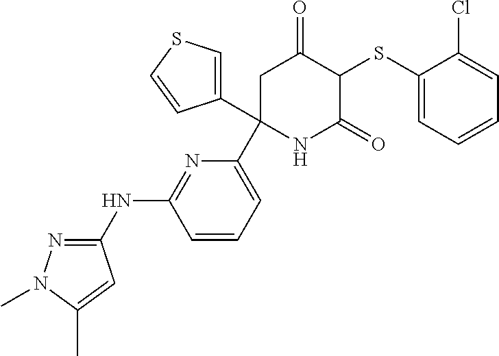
C1(SC2C(=O)CC(C3=CC=CC(NC4=NN(C)C(C)=C4)=N3)(C3=CSC=C3)NC2=O)=CC=CC=C1Cl
